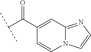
C(C(C1=CC2=NC=CN2C=C1)=O)(C)C
